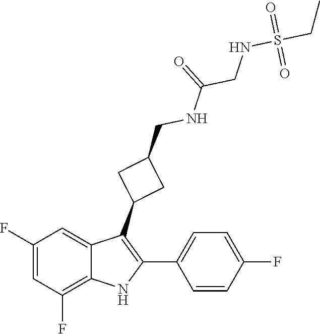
S(=O)(CC)(=O)NCC(NCC1CC(C2=C(C3=CC=C(F)C=C3)NC3=C(F)C=C(F)C=C23)C1)=O
